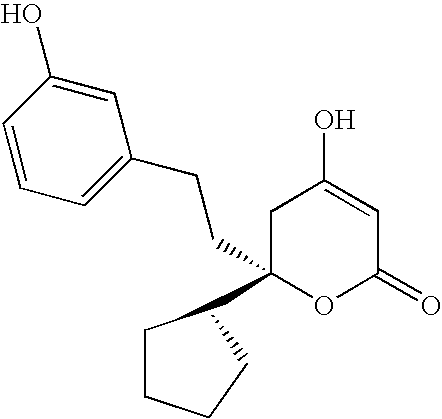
O1C(=O)C=C(O)CC1(C1CCCC1)CCC1=CC=CC(O)=C1
